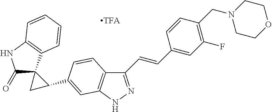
C(=CC1=CC(F)=C(CN2CCOCC2)C=C1)C1=NNC2=C1C=CC(C1CC13C(=O)NC1=C3C=CC=C1)=C2
